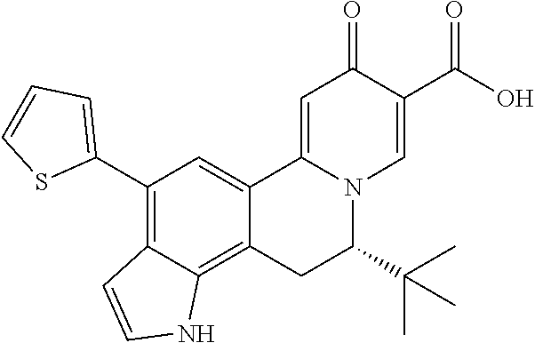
C12=CC(C3=CC=CS3)=C3C(=C1CC(C(C)(C)C)N1C2=CC(=O)C(C(O)=O)=C1)NC=C3
